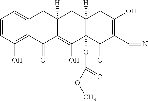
C1=CC(O)=C2C(=C1)CC1([H])C(=C(O)C3(OC(OC)=O)C([H])(C1)CC(O)=C(C#N)C3=O)C2=O
